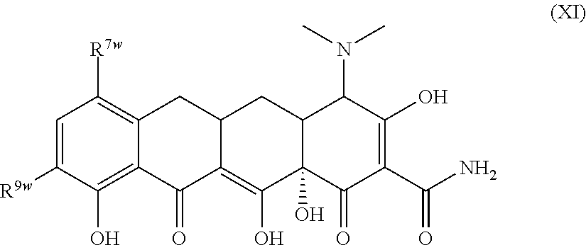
[R7w]C1=C2C(=C(O)C([R9w])=C1)C(=O)C1=C(O)C3(O)C(CC1C2)C(N(C)C)C(O)=C(C(N)=O)C3=O
